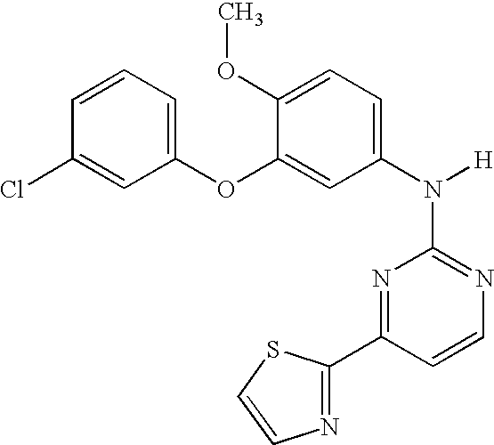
N1=C(N([H])C2=CC=C(OC)C(OC3=CC=CC(Cl)=C3)=C2)N=C(C2=NC=CS2)C=C1
